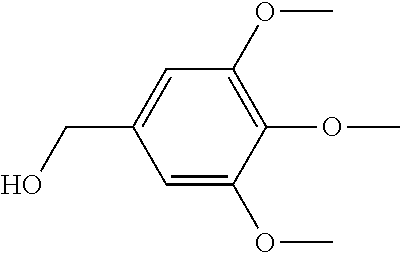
C1=C(OC)C(OC)=C(OC)C=C1CO
